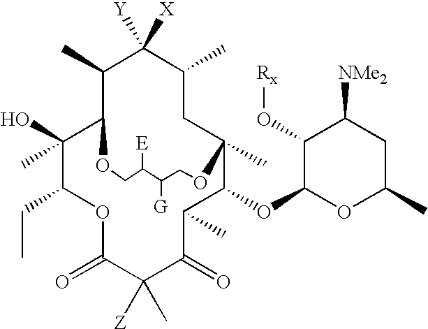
C1(C)C2C(O)(C)C(CC)OC(=O)C([Z])(C)C(=O)C(C)C(OC3OC(C)CC([NMe2])C3O[Rx])C(C)(CC(C)C1([X])[Y])OCC([G])C([E])CO2
